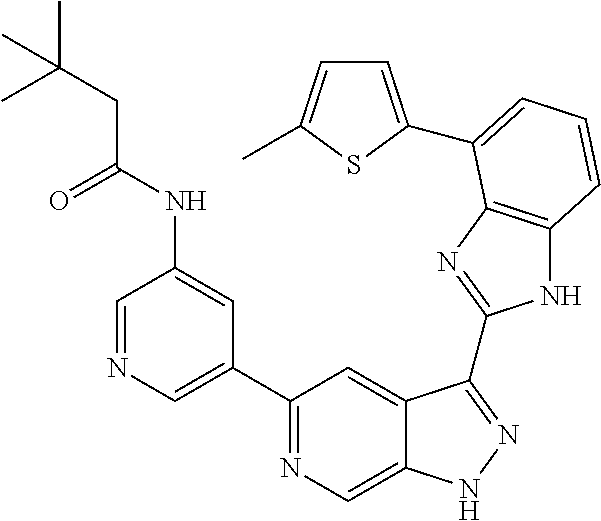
C1=NC=C(C2=NC=C3C(=C2)C(C2=NC4=C(N2)C=CC=C4C2=CC=C(C)S2)=NN3)C=C1NC(CC(C)(C)C)=O
